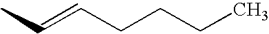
C(=CCCCC)C
